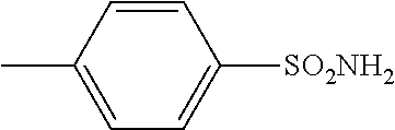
C1=CC(C)=CC=C1[SO2NH2]
